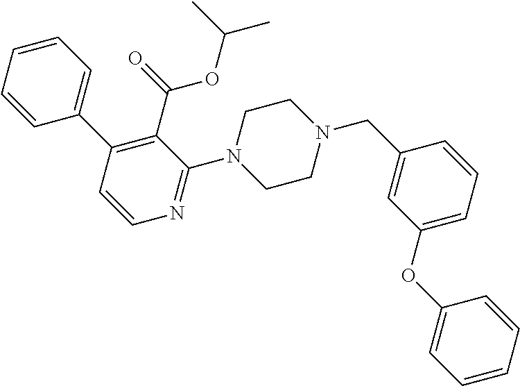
C1=CC=CC(C2=C(C(=O)OC(C)C)C(N3CCN(CC4=CC(OC5=CC=CC=C5)=CC=C4)CC3)=NC=C2)=C1
